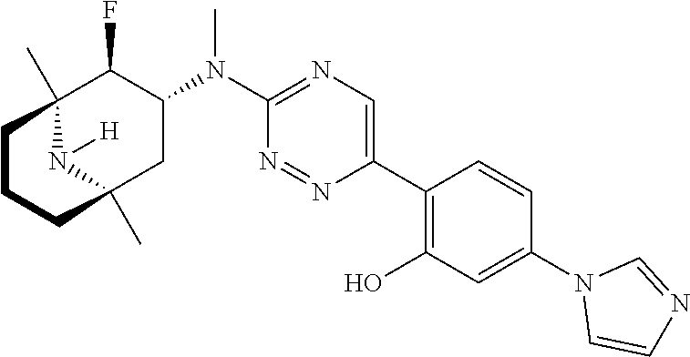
C12(C)N([H])C(C)(CC(N(C3=NC=C(C4=C(O)C=C(N5C=CN=C5)C=C4)N=N3)C)C1F)CCC2
